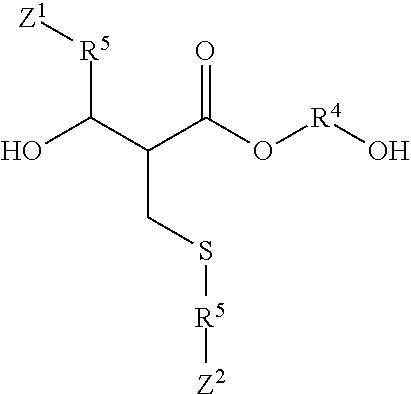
OC(C(C(O[R4]O)=O)CS[R5][Z2])[R5][Z1]
